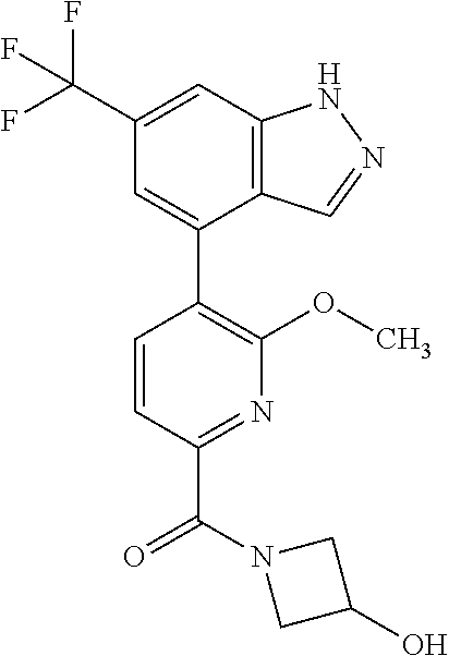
C12=C(C=C(C(F)(F)F)C=C1C1=C(OC)N=C(C(N3CC(O)C3)=O)C=C1)NN=C2
